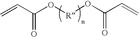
C(O[R]OC(C=C)=O)(C=C)=O
